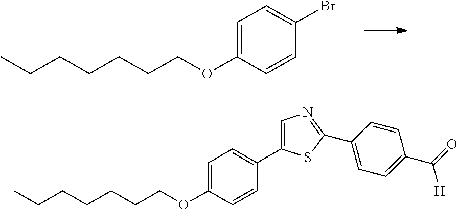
C(CCOC1=CC=C(Br)C=C1)CCCC.C(CCOC1=CC=C(C2=CN=C(C3=CC=C(C(=O)[H])C=C3)S2)C=C1)CCCC
